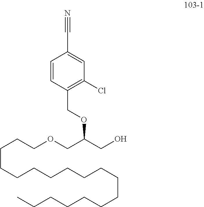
C(CCCCCCCCCCCCCCC)CCOCC(CO)OCC1=C(Cl)C=C(C#N)C=C1
